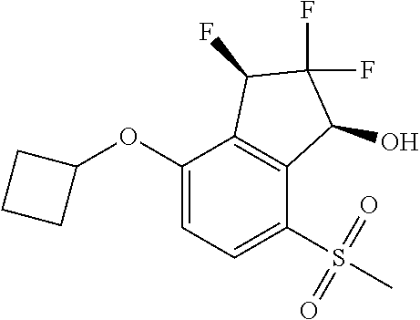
C1(OC2CCC2)=CC=C(S(C)(=O)=O)C2=C1C(F)C(F)(F)C2O
